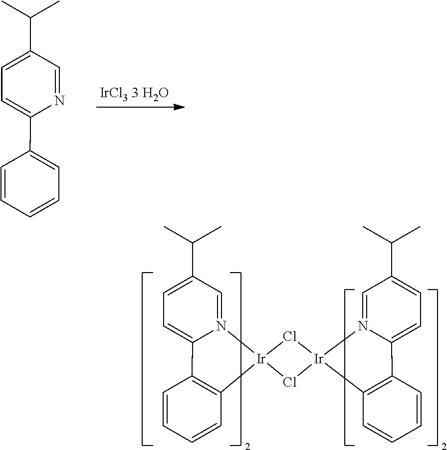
C1=C(C2=CC=CC=C2)N=CC(C(C)C)=C1.C1=C2N(=CC(C(C)C)=C1)[Ir]1(C3=C2C=CC=C3)Cl[Ir]2(N3=CC(C(C)C)=CC=C3C3=C2C=CC=C3)Cl1
